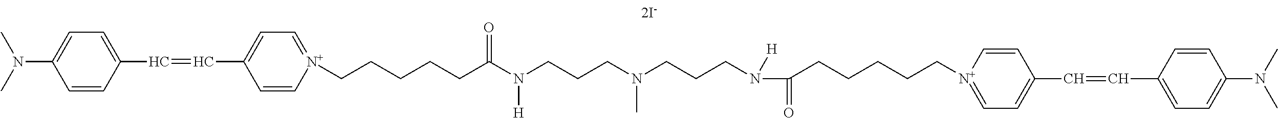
C1=C(N(C)C)C=CC(C=CC2=CC=[N+](CCCCCC(N(CCCN(CCCN([H])C(CCCCC[N+]3=CC=C(C=CC4=CC=C(N(C)C)C=C4)C=C3)=O)C)[H])=O)C=C2)=C1
